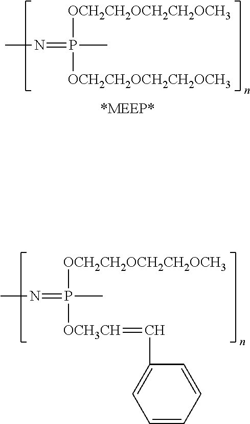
CN=P(C)([OCH2CH2OCH2CH2OCH3])[OCH3CH]=CC1=CC=CC=C1.CN=P(C)([OCH2CH2OCH2CH2OCH3])[OCH2CH2OCH2CH2OCH3]
